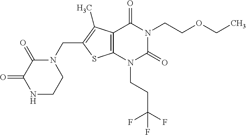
C12=C(N(CCC(F)(F)F)C(=O)N(CCOCC)C1=O)SC(CN1C(=O)C(=O)NCC1)=C2C
